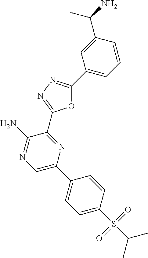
O1C(C2=CC=CC(C(N)C)=C2)=NN=C1C1=NC(C2=CC=C(S(C(C)C)(=O)=O)C=C2)=CN=C1N
